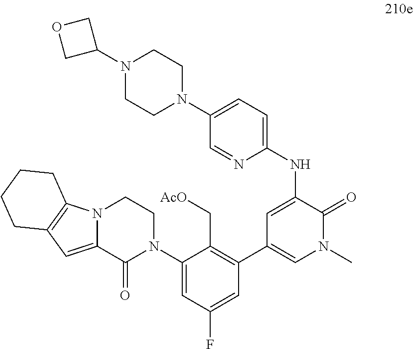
N12C(=CC3=C1CCCC3)C(=O)N(C1=CC(F)=CC(C3=CN(C)C(=O)C(NC4=CC=C(N5CCN(C6COC6)CC5)C=N4)=C3)=C1C[AcO])CC2
